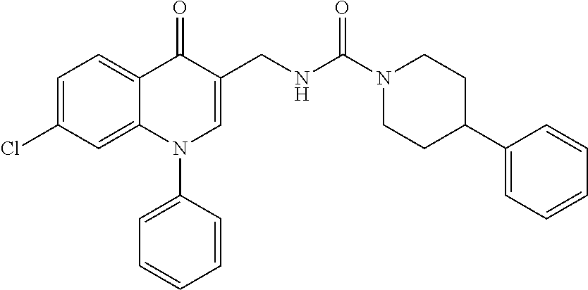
C1=C(Cl)C=C2C(=C1)C(=O)C(CNC(N1CCC(C3=CC=CC=C3)CC1)=O)=CN2C1=CC=CC=C1
